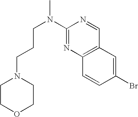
C1(N(CCCN2CCOCC2)C)=NC2=C(C=N1)C=C(Br)C=C2
